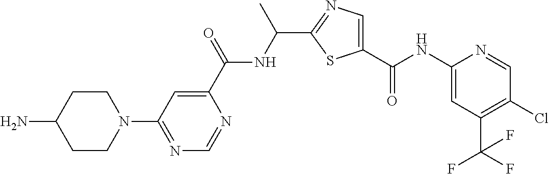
C1CN(C2=NC=NC(C(=O)NC(C)C3=NC=C(C(=O)NC4=CC(C(F)(F)F)=C(Cl)C=N4)S3)=C2)CCC1N
